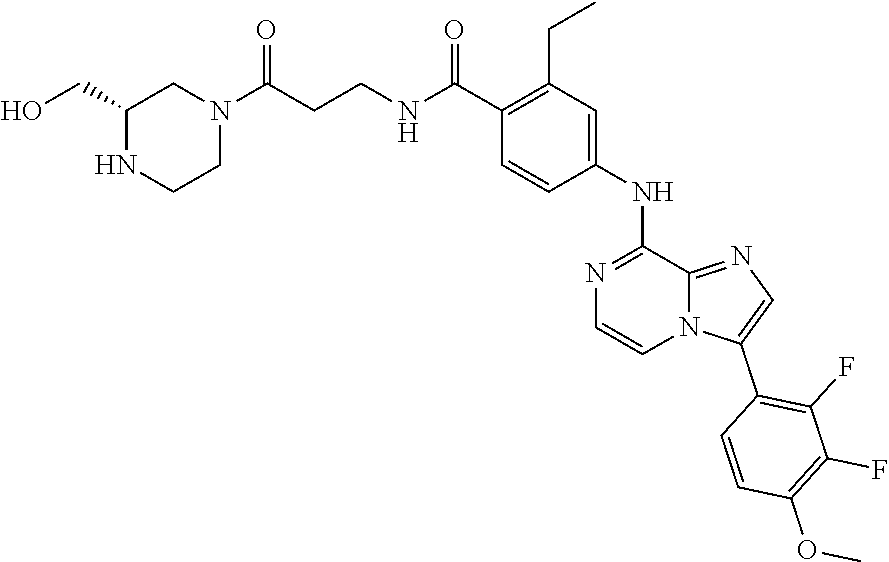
O=C(NCCC(N1CC(CO)NCC1)=O)C1=C(CC)C=C(NC2=NC=CN3C2=NC=C3C2=C(F)C(F)=C(OC)C=C2)C=C1
